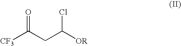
O=C(CC([OR])Cl)[CF3]
